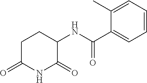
C1C(=O)NC(=O)C(NC(C2=CC=CC=C2C)=O)C1
